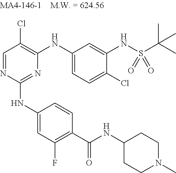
N1=C(NC2=CC(F)=C(C(NC3CCN(C)CC3)=O)C=C2)N=CC(Cl)=C1NC1=CC=C(Cl)C(NS(C(C)(C)C)(=O)=O)=C1
